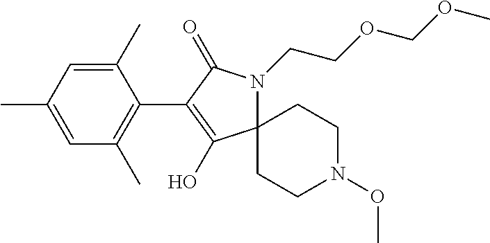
C12(CCN(OC)CC1)N(CCOCOC)C(=O)C(C1=C(C)C=C(C)C=C1C)=C2O
